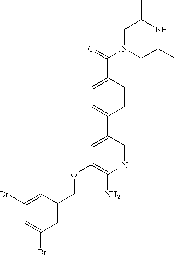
C1N(C(=O)C2=CC=C(C3=CC(OCC4=CC(Br)=CC(Br)=C4)=C(N)N=C3)C=C2)CC(C)NC1C
